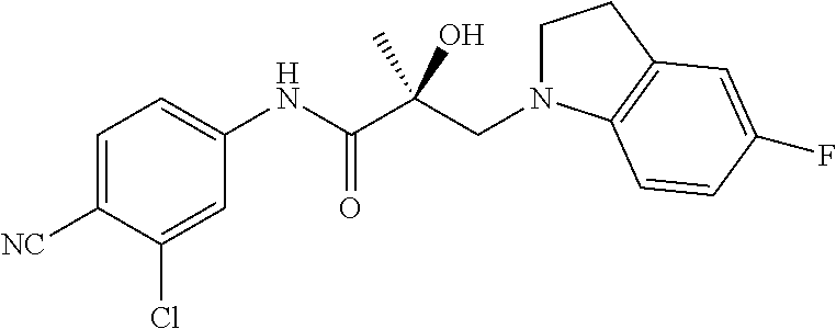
C1=C([NC])C(Cl)=CC(NC(C(CN2CCC3=C2C=CC(F)=C3)(C)O)=O)=C1
